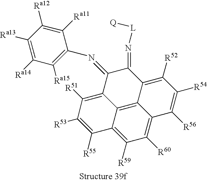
C12=C([R59])C([R60])=C3C4=C1C(=C([R51])C([R53])=C2[R55])C(=NC1=C([Ra15])C([Ra14])=C([Ra13])C([Ra12])=C1[Ra11])C(=N[L][Q])C4=C([R52])C([R54])=C3[R56]
